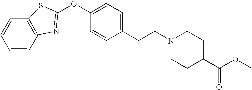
C12=C(C=CC=C1)N=C(OC1=CC=C(CCN3CCC(C(OC)=O)CC3)C=C1)S2
